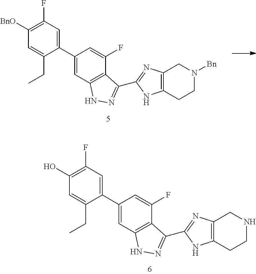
C1=C(CC)C(C2=CC3=C(C(F)=C2)C(C2=NC4=C(CCN([Bn])C4)N2)=NN3)=CC(F)=C1[BnO].C1=C(CC)C(C2=CC3=C(C(F)=C2)C(C2=NC4=C(CCNC4)N2)=NN3)=CC(F)=C1O
